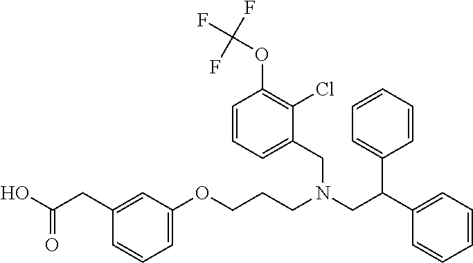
C(CC1=CC(OCCCN(CC(C2=CC=CC=C2)C2=CC=CC=C2)CC2=CC=CC(OC(F)(F)F)=C2Cl)=CC=C1)(O)=O
